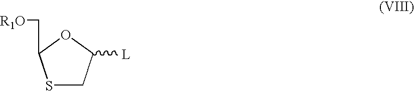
S1CC([L])OC1C[R1O]
